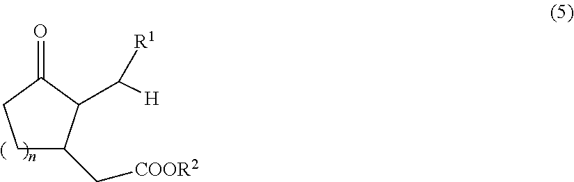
C1C(C[COOR2])C(C([H])[R1])C(=O)C1
